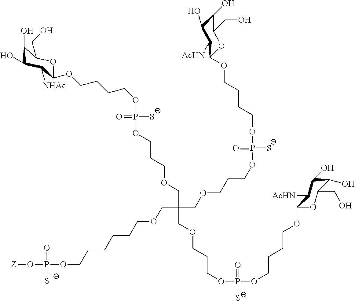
O(P(OCCCOCC(COCCCOP(OCCCCOC1OC(CO)C(O)C(O)C1[AcHN])(=O)[S-])(COCCCOP(OCCCCOC1C([AcHN])C(O)C(O)C(CO)O1)([S-])=O)COCCCCCCOP(O[Z])(=O)[S-])([S-])=O)CCCCOC1C([NHAc])C(O)C(O)C(CO)O1
